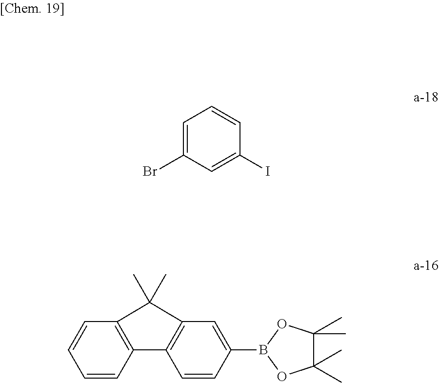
C1=C(Br)C=C(I)C=C1.C1(C)(C)C(C)(C)OB(C2=CC3=C(C=C2)C2=C(C=CC=C2)C3(C)C)O1
